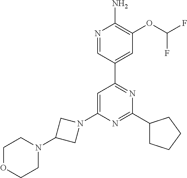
N1=CC(C2=NC(C3CCCC3)=NC(N3CC(N4CCOCC4)C3)=C2)=CC(OC(F)F)=C1N
